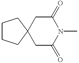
C1(=O)CC2(CC(=O)N1C)CCCC2
